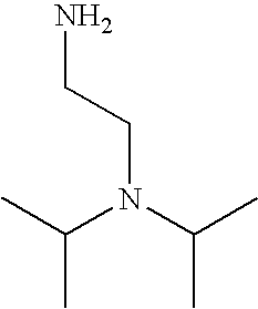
C(CN(C(C)C)C(C)C)N
